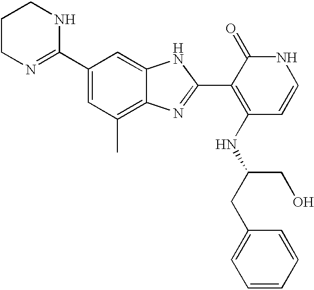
C1(C2=NCCCN2)=CC(C)=C2C(=C1)NC(C1=C(NC(CC3=CC=CC=C3)CO)C=CNC1=O)=N2
